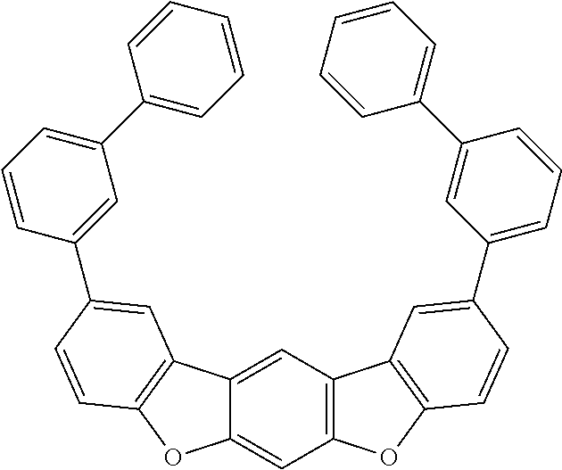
C12=C(C=C3C(=C1)OC1=C3C=C(C3=CC(C4=CC=CC=C4)=CC=C3)C=C1)C1=C(O2)C=CC(C2=CC=CC(C3=CC=CC=C3)=C2)=C1
